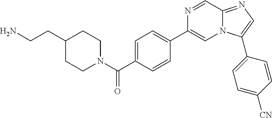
C1=C(C(=O)N2CCC(CCN)CC2)C=CC(C2=CN3C(=NC=C3C3=CC=C([CN])C=C3)C=N2)=C1
